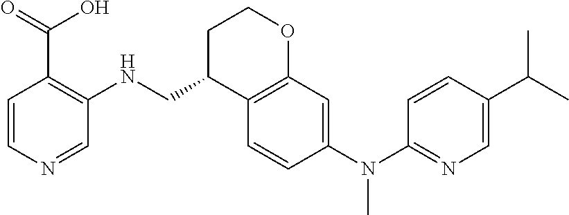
C1=CC(N(C2=NC=C(C(C)C)C=C2)C)=CC2=C1C(CNC1=C(C(=O)O)C=CN=C1)CCO2
